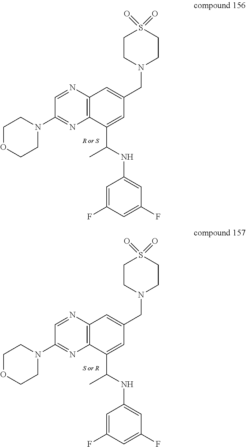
C12=C(N=CC(N3CCOCC3)=N1)C=C(CN1CCS(=O)(=O)CC1)C=C2C(NC1=CC(F)=CC(F)=C1)C.C12=C(N=CC(N3CCOCC3)=N1)C=C(CN1CCS(=O)(=O)CC1)C=C2C(NC1=CC(F)=CC(F)=C1)C
